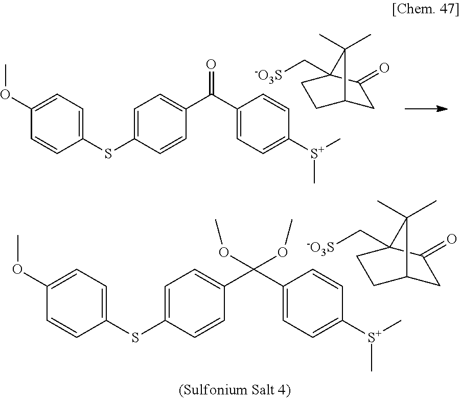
C1=C(SC2=CC=C(OC)C=C2)C=CC(C(C2=CC=C([S+](C)C)C=C2)(OC)OC)=C1.[-O3S]CC12CCC(CC1=O)C2(C)C.C1=C(SC2=CC=C(OC)C=C2)C=CC(C(C2=CC=C([S+](C)C)C=C2)=O)=C1.[-O3S]CC12CCC(CC1=O)C2(C)C
